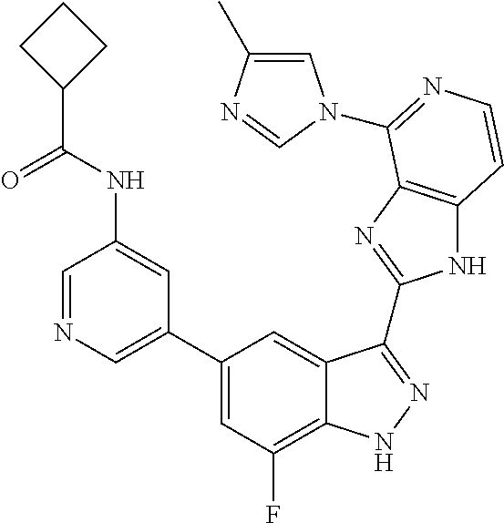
C1=C(C2=CC(F)=C3C(=C2)C(C2=NC4=C(N2)C=CN=C4N2C=C(C)N=C2)=NN3)C=C(NC(C2CCC2)=O)C=N1
